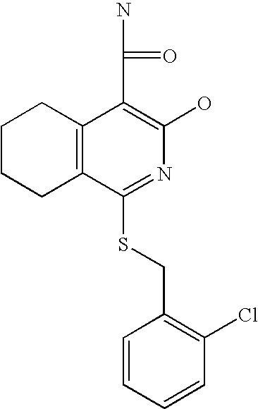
C1CCC2=C(C1)C(C(N)=O)=C(O)N=C2SCC1=C(Cl)C=CC=C1
